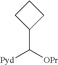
C1(C([OPr])[Pyd])CCC1
